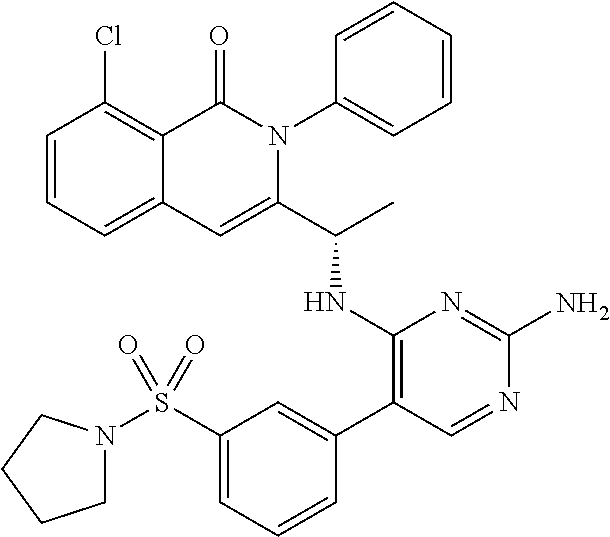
C1=CC=C2C(=C1Cl)C(=O)N(C1=CC=CC=C1)C(C(C)NC1=C(C3=CC(S(=O)(N4CCCC4)=O)=CC=C3)C=NC(N)=N1)=C2
